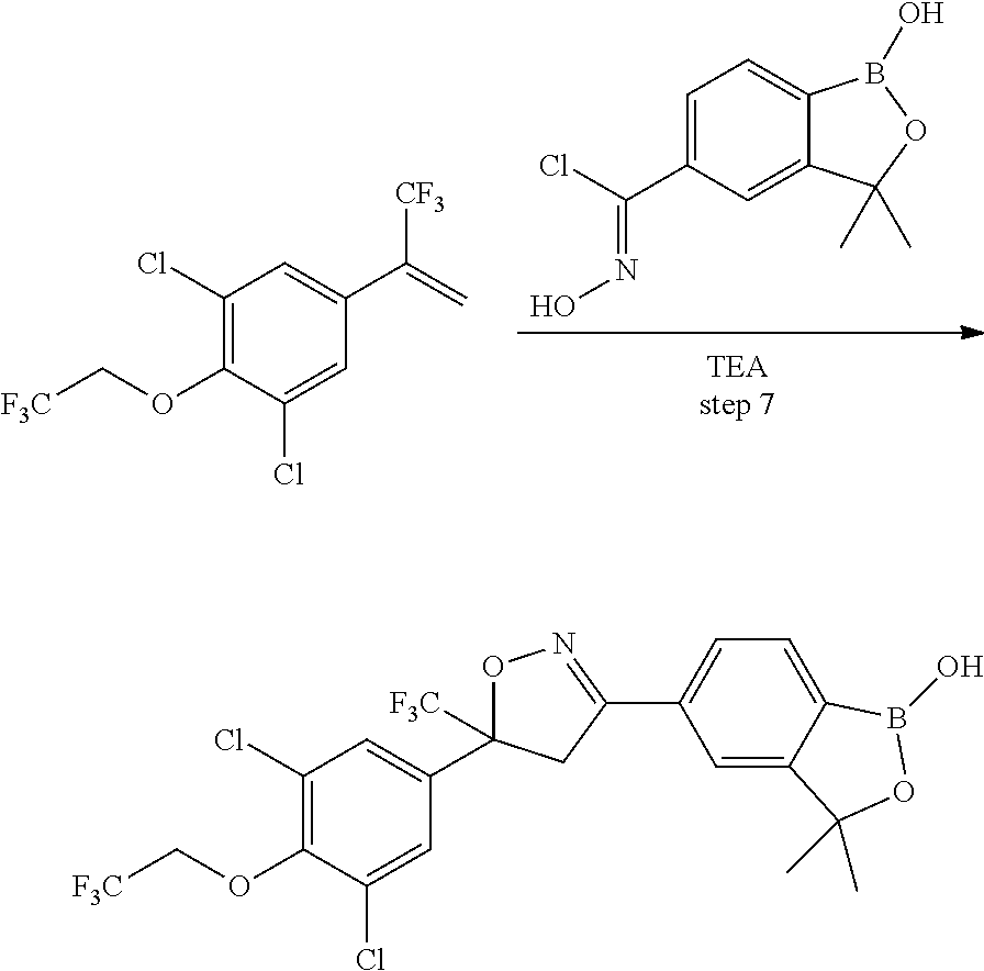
C1=C(C(Cl)=NO)C=C2C(=C1)B(O)OC2(C)C.C1=C(Cl)C(OC[F3C])=C(Cl)C=C1C(=C)[CF3].C1=C(Cl)C(OC[F3C])=C(Cl)C=C1C1([F3C])ON=C(C2=CC=C3C(=C2)C(C)(C)OB3O)C1
